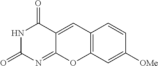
N1C(=O)N=C2C(=CC3=C(O2)C=C([OMe])C=C3)C1=O
